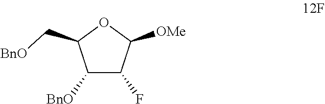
C1([BnO])C(F)C([OMe])OC1C[BnO]
